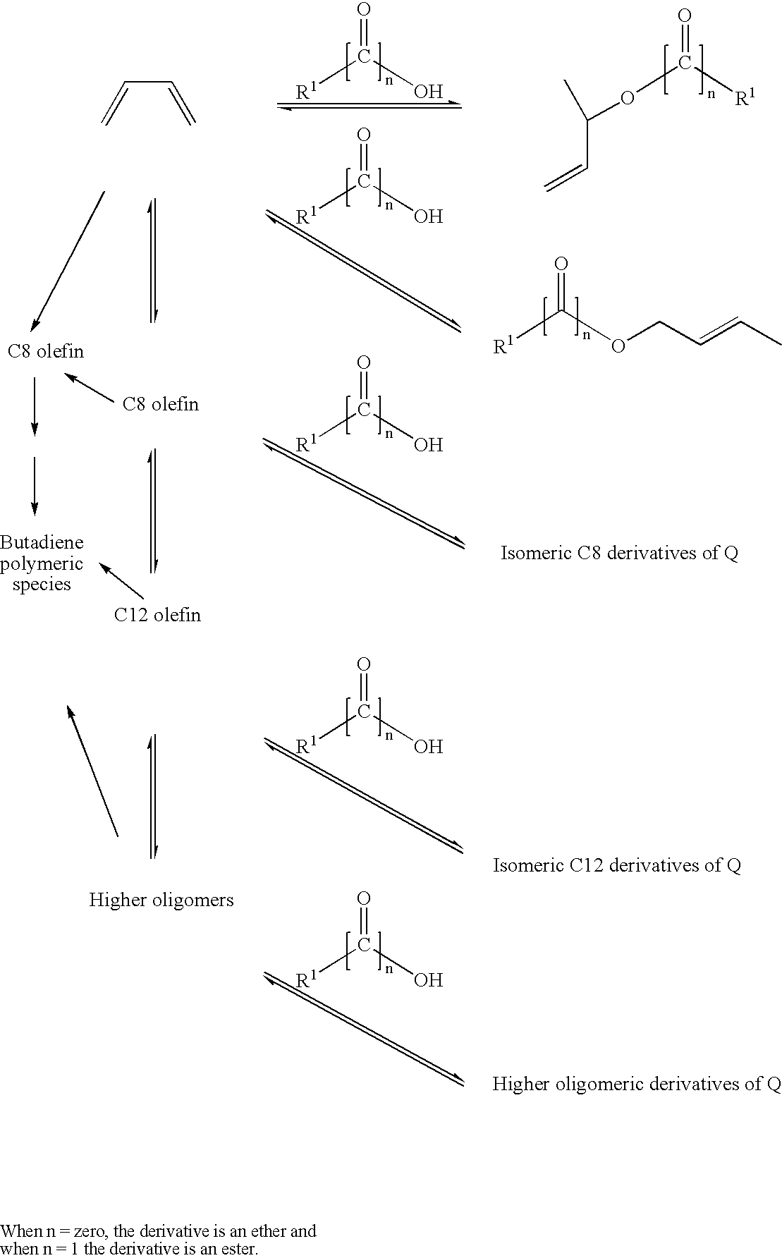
[R1]C(O)=O.[R1]C(O)=O.[R1]C(O)=O.CC(OC([R1])=O)C=C.C=CC=C.[R1]C(O)=O.[R1]C(O)=O.[R1]C(OCC=CC)=O
